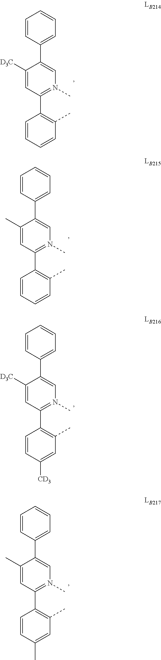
C1=CC(C)=C(C2=N(C)C=C(C3=CC=CC=C3)C([D3C])=C2)C=C1.C1=CC(C)=C(C2=N(C)C=C(C3=CC=CC=C3)C(C)=C2)C=C1.C1(C)=CC(C)=C(C2=N(C)C=C(C3=CC=CC=C3)C(C)=C2)C=C1.C1([CD3])=CC(C)=C(C2=N(C)C=C(C3=CC=CC=C3)C([D3C])=C2)C=C1
